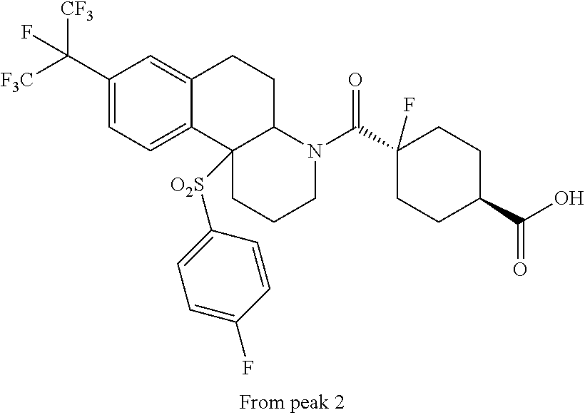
C1(C([CF3])([F3C])F)=CC=C2C(=C1)CCC1C2([O2S]C2=CC=C(F)C=C2)CCCN1C(C1(F)CCC(C(O)=O)CC1)=O
